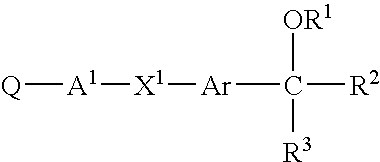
[Q][A1][X1][Ar]C([R2])([OR1])[R3]
